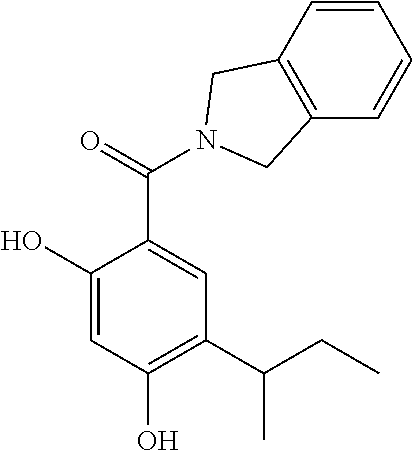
C1(O)=CC(O)=C(C(CC)C)C=C1C(=O)N1CC2=C(C=CC=C2)C1
